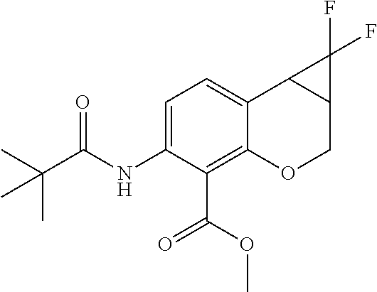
C1=C(NC(C(C)(C)C)=O)C(C(OC)=O)=C2C(=C1)C1C(CO2)C1(F)F
